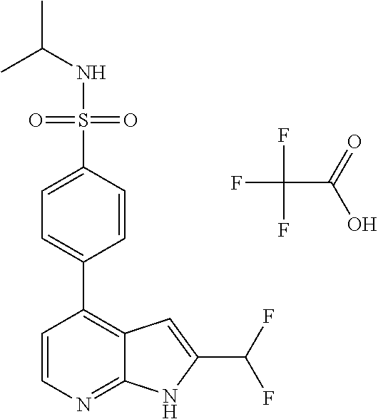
FC(C(=O)O)(F)F.N(S(=O)(=O)C1=CC=C(C2=C3C(=NC=C2)NC(C(F)F)=C3)C=C1)C(C)C
